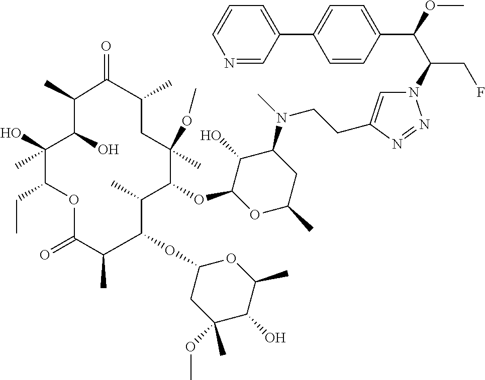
C(C(CF)N1C=C(CCN(C2C(O)C(OC3C(C)C(OC4CC(OC)(C)C(O)C(C)O4)C(C)C(=O)OC(CC)C(C)(O)C(O)C(C)C(=O)C(C)CC3(OC)C)OC(C)C2)C)N=N1)(OC)C1=CC=C(C2=CC=CN=C2)C=C1
